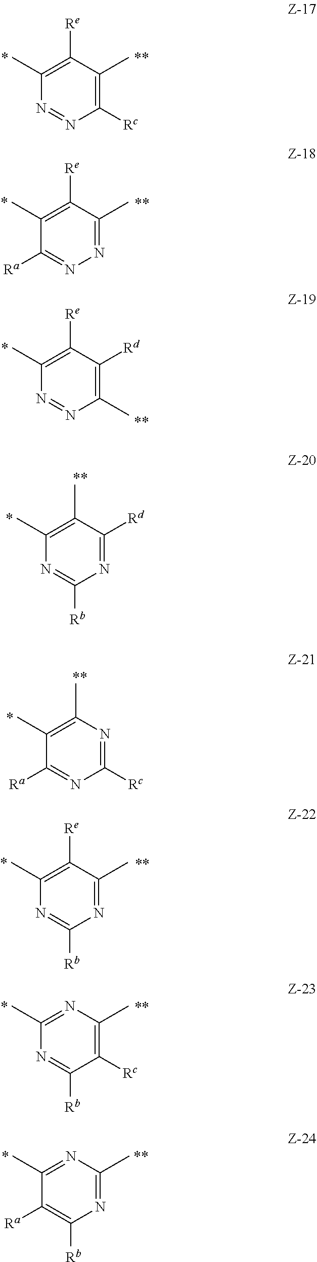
C1([Rc])=C(C)C([Re])=C(C)N=N1.N1=C(C)C([Re])=C(C)C([Ra])=N1.C1(C)=C([Rd])C([Re])=C(C)N=N1.N1=C([Rd])C(C)=C(C)N=C1[Rb].C1([Rc])=NC(C)=C(C)C([Ra])=N1.N1=C(C)C([Re])=C(C)N=C1[Rb].C1([Rc])=C(C)N=C(C)N=C1[Rb].N1=C(C)N=C(C)C([Ra])=C1[Rb]
